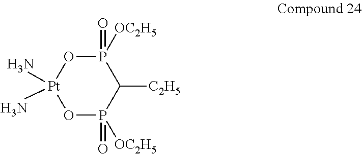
P1([OC2H5])(=O)O[Pt](N)(N)OP([OC2H5])(=O)C1[C2H5]
